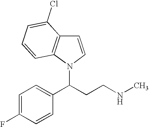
C1=C(F)C=CC(C(CCNC)N2C3=C(C=C2)C(Cl)=CC=C3)=C1
